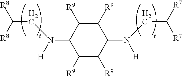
C1([R9])C([R9])C(N([H])CC([R7])[R7])C([R9])C([R9])C1N([H])CC([R8])[R8]
